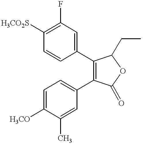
C1=CC([H3CO2S])=C(F)C=C1C1=C(C2=CC=C([H3CO])C(C)=C2)C(=O)OC1CC
